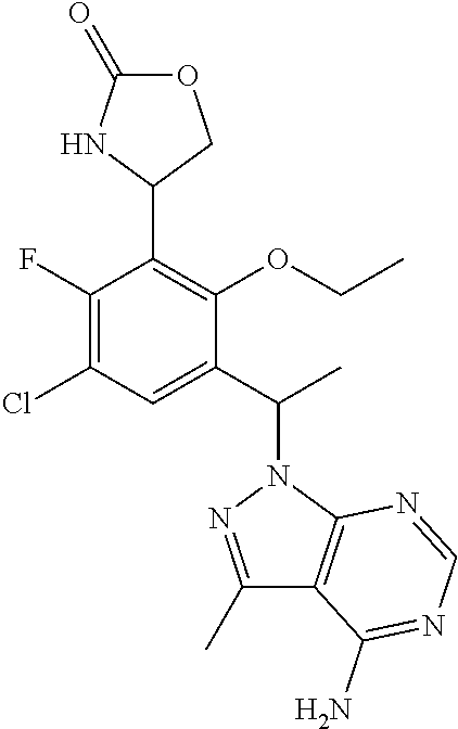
C1(C(C)N2N=C(C)C3=C2N=CN=C3N)=CC(Cl)=C(F)C(C2COC(=O)N2)=C1OCC
